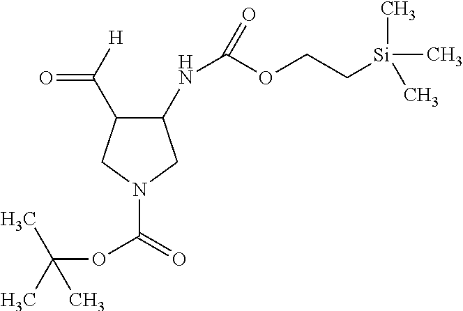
C1(NC(OCC[Si](C)(C)C)=O)C(C(=O)[H])CN(C(OC(C)(C)C)=O)C1
